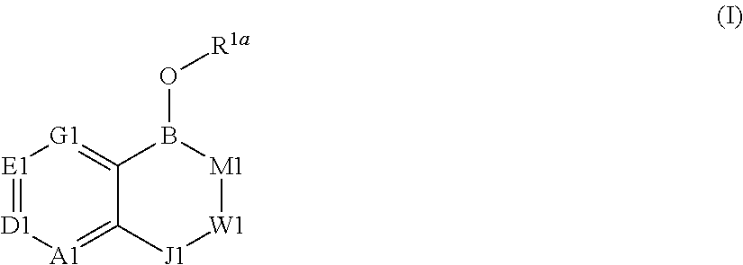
[E1]1=[D1][A1]=C2C(=[G1]1)B(O[R1a])[M1][W1][J1]2
